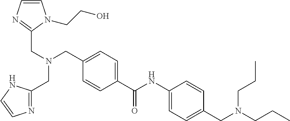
C1=C(C(NC2=CC=C(CN(CCC)CCC)C=C2)=O)C=CC(CN(CC2=NC=CN2CCO)CC2=NC=CN2)=C1
